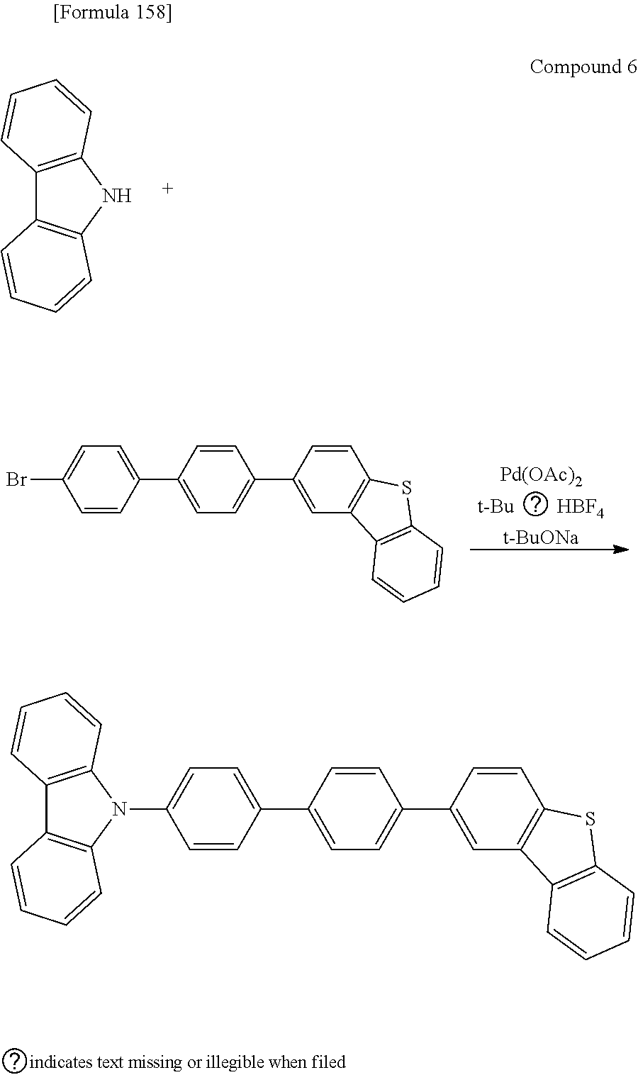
C12=C(NC3=C1C=CC=C3)C=CC=C2.[t-Bu].[HBF4].[Pd(OAc)2].[t-BuONa].C1=CC(C2=CC=C(C3=CC4=C(C=C3)SC3=C4C=CC=C3)C=C2)=CC=C1Br.C1=CC(C2=CC=C(C3=CC4=C(C=C3)SC3=C4C=CC=C3)C=C2)=CC=C1N1C2=C(C3=C1C=CC=C3)C=CC=C2
